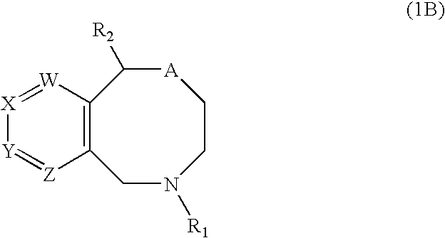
C12=C([W]=[X][Y]=[Z]1)C([R2])[A]CCN([R1])C2
